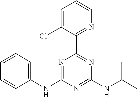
C1=C(Cl)C(C2=NC(NC(C)C)=NC(NC3=CC=CC=C3)=N2)=NC=C1
